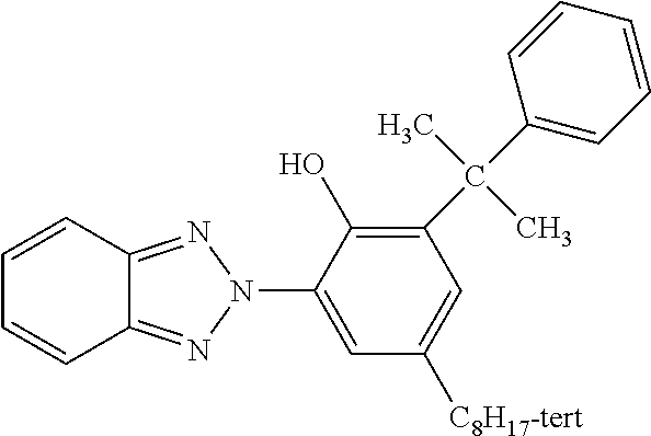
C1(N2N=C3C(=N2)C=CC=C3)=CC([C8H17-tert])=CC(C(C2=CC=CC=C2)(C)C)=C1O
